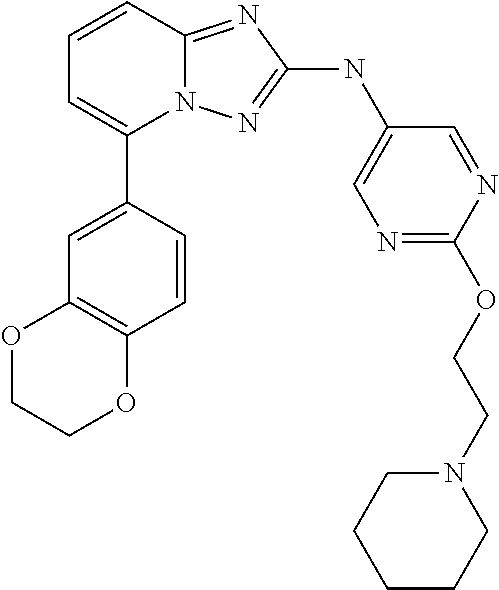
C1=CC2=NC(NC3=CN=C(OCCN4CCCCC4)N=C3)=NN2C(C2=CC3=C(C=C2)OCCO3)=C1
